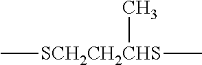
C[SCH2CH2CHS](C)C
